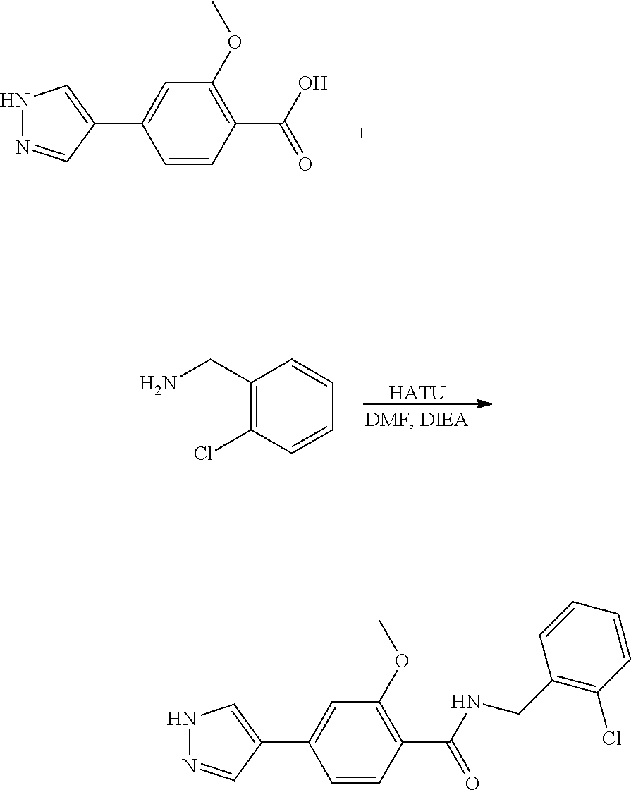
C1=C(C2=CNN=C2)C=CC(C(O)=O)=C1OC.[HATU].C1(CN)=C(Cl)C=CC=C1.C1=C(C2=CNN=C2)C=CC(C(NCC2=C(Cl)C=CC=C2)=O)=C1OC
